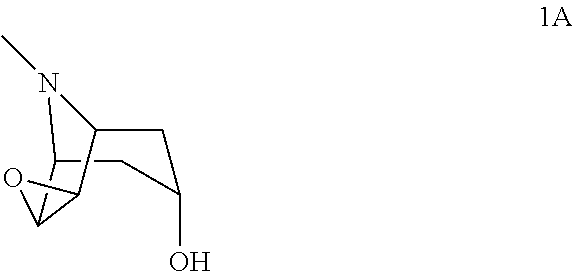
C12CC(O)CC(N1C)C1C2O1
